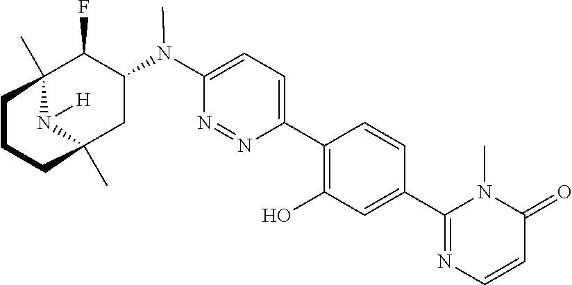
C12(C)N([H])C(C)(CC(N(C3=CC=C(C4=C(O)C=C(C5=NC=CC(=O)N5C)C=C4)N=N3)C)C1F)CCC2
